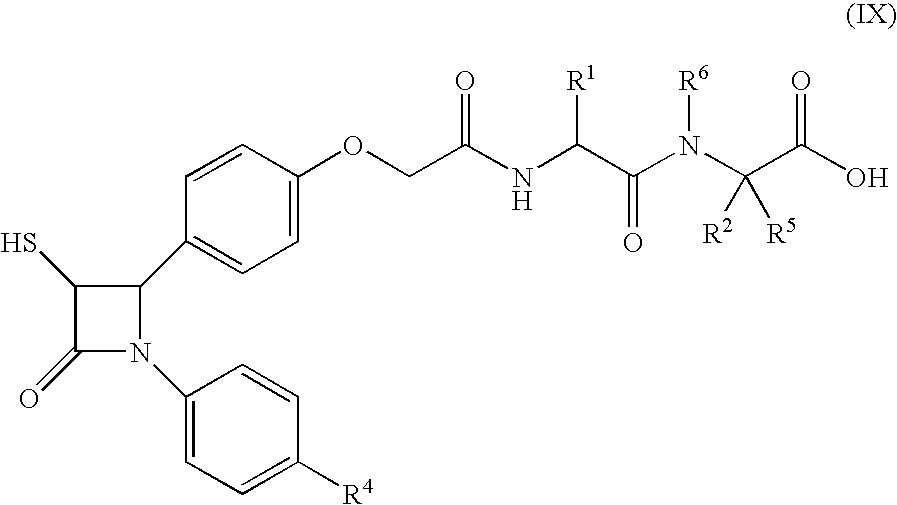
C1(S)C(=O)N(C2=CC=C([R4])C=C2)C1C1=CC=C(OCC(NC([R1])C(N(C(C(O)=O)([R2])[R5])[R6])=O)=O)C=C1
